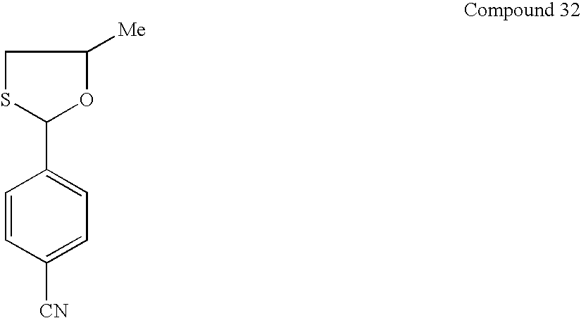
C1SC(C2=CC=C([CN])C=C2)OC1[Me]
